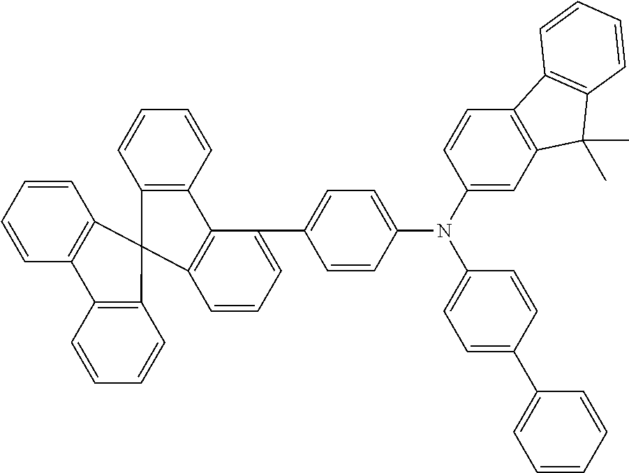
C1=CC=CC2=C1C1(C3=C2C=CC=C3)C2=C(C(C3=CC=C(N(C4=CC5=C(C=C4)C4=C(C5(C)C)C=CC=C4)C4=CC=C(C5=CC=CC=C5)C=C4)C=C3)=CC=C2)C2=C1C=CC=C2
